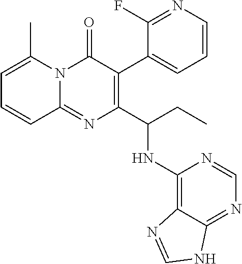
C1=C(C)N2C(=NC(C(CC)NC3=C4C(=NC=N3)NC=N4)=C(C3=CC=CN=C3F)C2=O)C=C1
